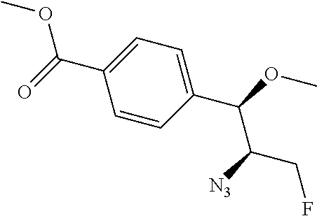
C(C1=CC=C(C(OC)C([N3])CF)C=C1)(=O)OC
